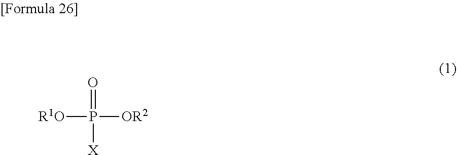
[R1O]P(=O)([OR2])[X]
